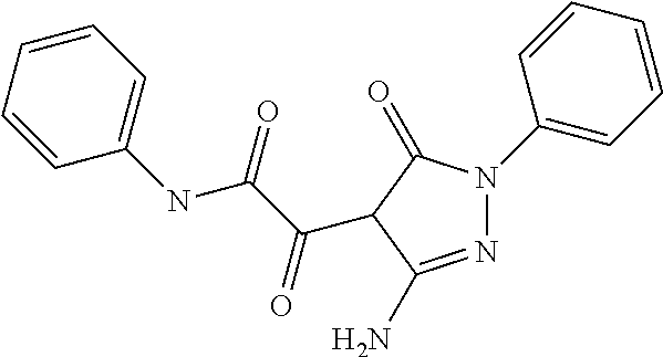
C1=CC=CC=C1NC(C(=O)C1C(=O)N(C2=CC=CC=C2)N=C1N)=O
